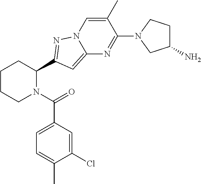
C1CCN(C(=O)C2=CC=C(C)C(Cl)=C2)C(C2=NN3C=C(C)C(N4CC(N)CC4)=NC3=C2)C1
